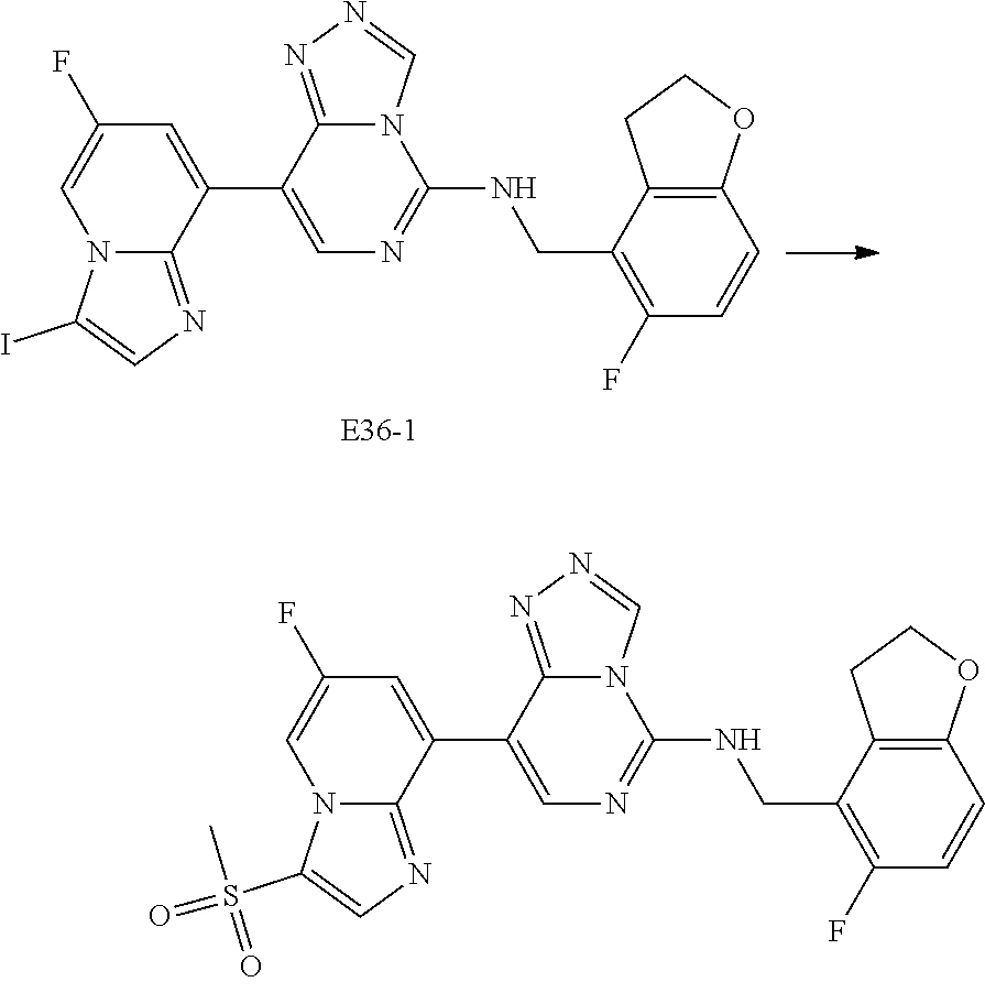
C1=C(C2=CN=C(NCC3=C(F)C=CC4=C3CCO4)N3C2=NN=C3)C2=NC=C(S(=O)(=O)C)N2C=C1F.C1=C(C2=CN=C(NCC3=C(F)C=CC4=C3CCO4)N3C2=NN=C3)C2=NC=C(I)N2C=C1F
